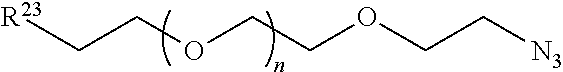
[R23]CCOCCOCC[N3]
